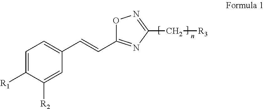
C1=C([R1])C([R2])=CC(C=CC2=NC(C[R3])=NO2)=C1
